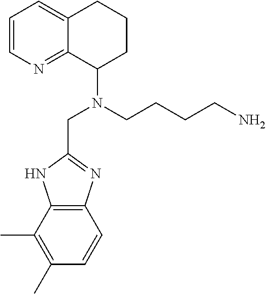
C1=CN=C2C(=C1)CCCC2N(CCCCN)CC1=NC2=C(N1)C(C)=C(C)C=C2
